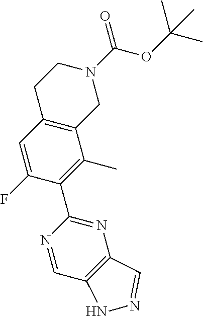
C12=C(C=C(F)C(C3=NC4=C(C=N3)NN=C4)=C1C)CCN(C(=O)OC(C)(C)C)C2
